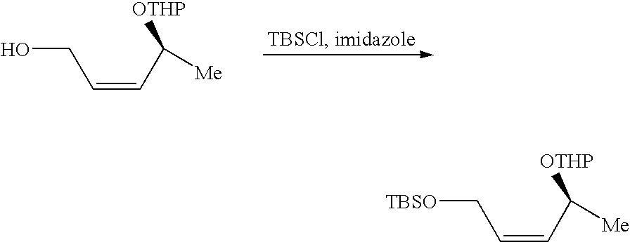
OCC=CC([Me])[OTHP].[TBSO]CC=CC([Me])[OTHP]
